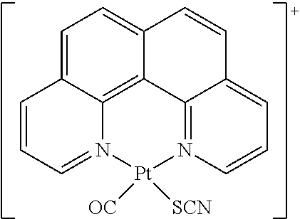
C1=C2C3=C4C(=C1)C=CC1=CC=CN(=C41)[Pt]([OC])([SCN])N3=CC=C2
